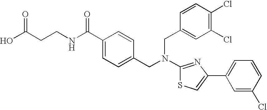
N(C1=NC(C2=CC=CC(Cl)=C2)=CS1)(CC1=CC=C(C(NCCC(O)=O)=O)C=C1)CC1=CC(Cl)=C(Cl)C=C1
